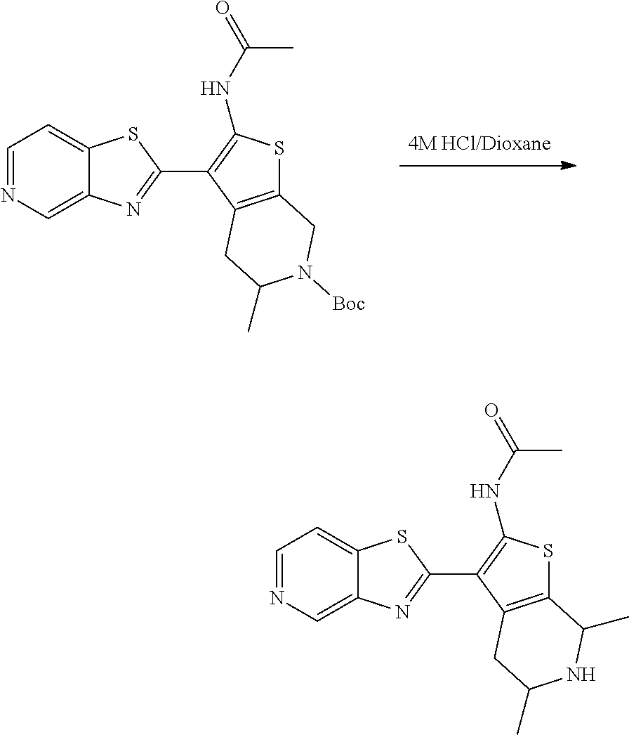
C1=NC=C2C(=C1)SC(C1=C(NC(=O)C)SC3=C1CC(C)N([Boc])C3)=N2.C1=NC=C2C(=C1)SC(C1=C(NC(=O)C)SC3=C1CC(C)NC3C)=N2
